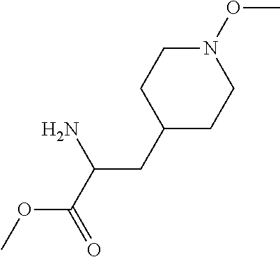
C1CC(CC(C(=O)OC)N)CCN1OC
